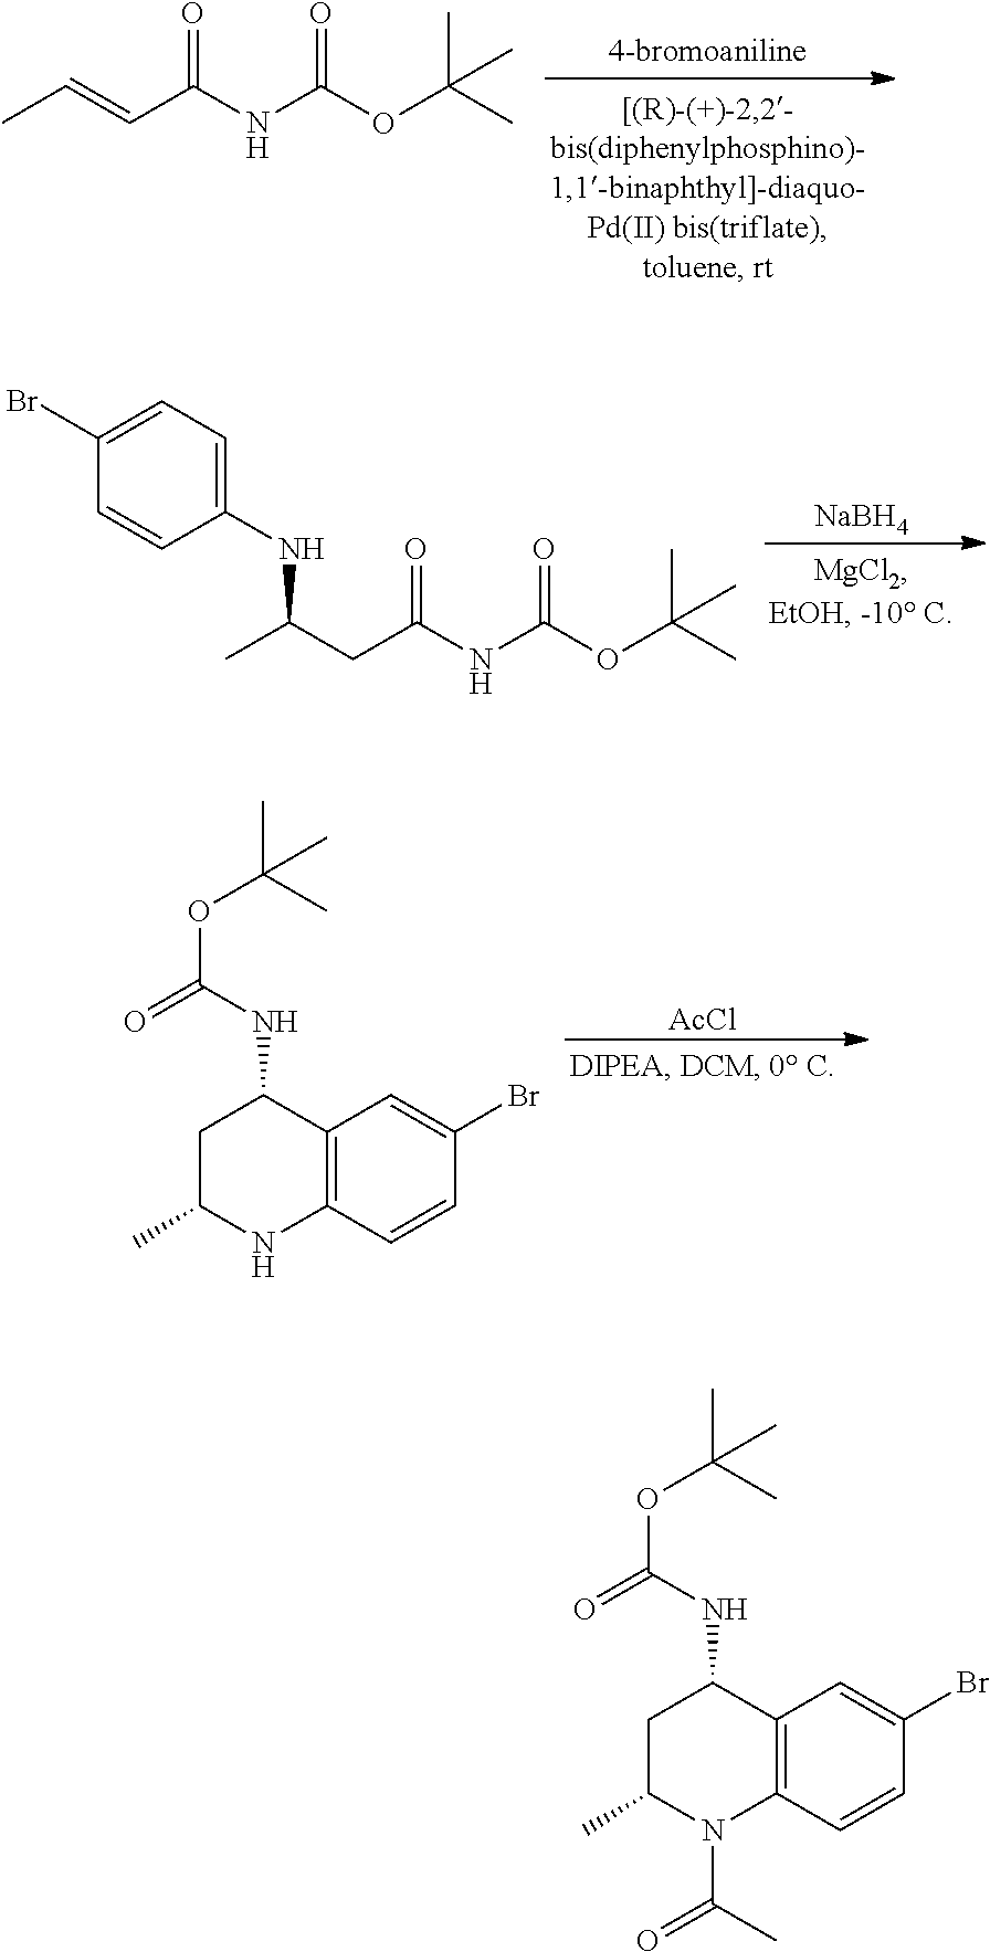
N(C(OC(C)(C)C)=O)C(C=CC)=O.[NaBH4].N(C(OC(C)(C)C)=O)C(CC(C)NC1=CC=C(Br)C=C1)=O.N(C1C2=C(NC(C)C1)C=CC(Br)=C2)C(OC(C)(C)C)=O.[AcCl].N(C1C2=C(N(C(=O)C)C(C)C1)C=CC(Br)=C2)C(OC(C)(C)C)=O
